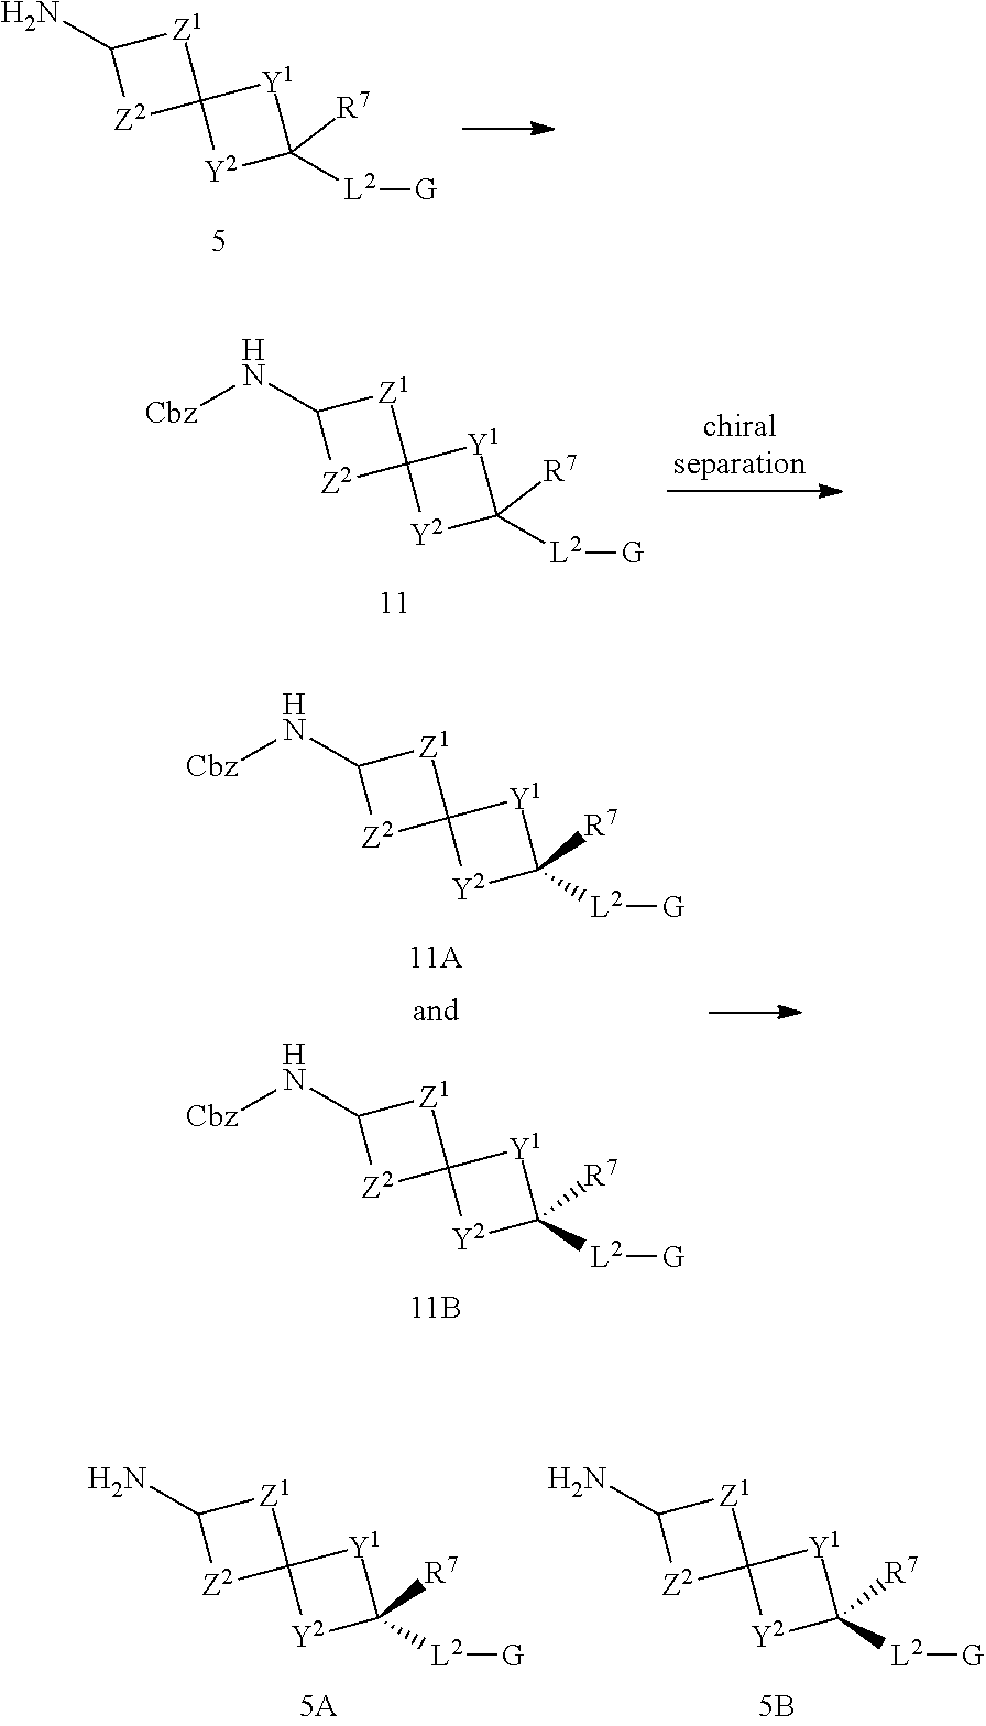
NC1[Z2]C2([Z1]1)[Y2]C([L2][G])([R7])[Y1]2.N(C1[Z2]C2([Z1]1)[Y2]C([L2][G])([R7])[Y1]2)[Cbz].N(C1[Z2]C2([Z1]1)[Y2]C([L2][G])([R7])[Y1]2)[Cbz].N(C1[Z2]C2([Z1]1)[Y2]C([L2][G])([R7])[Y1]2)[Cbz].NC1[Z2]C2([Z1]1)[Y2]C([L2][G])([R7])[Y1]2.NC1[Z2]C2([Z1]1)[Y2]C([L2][G])([R7])[Y1]2
